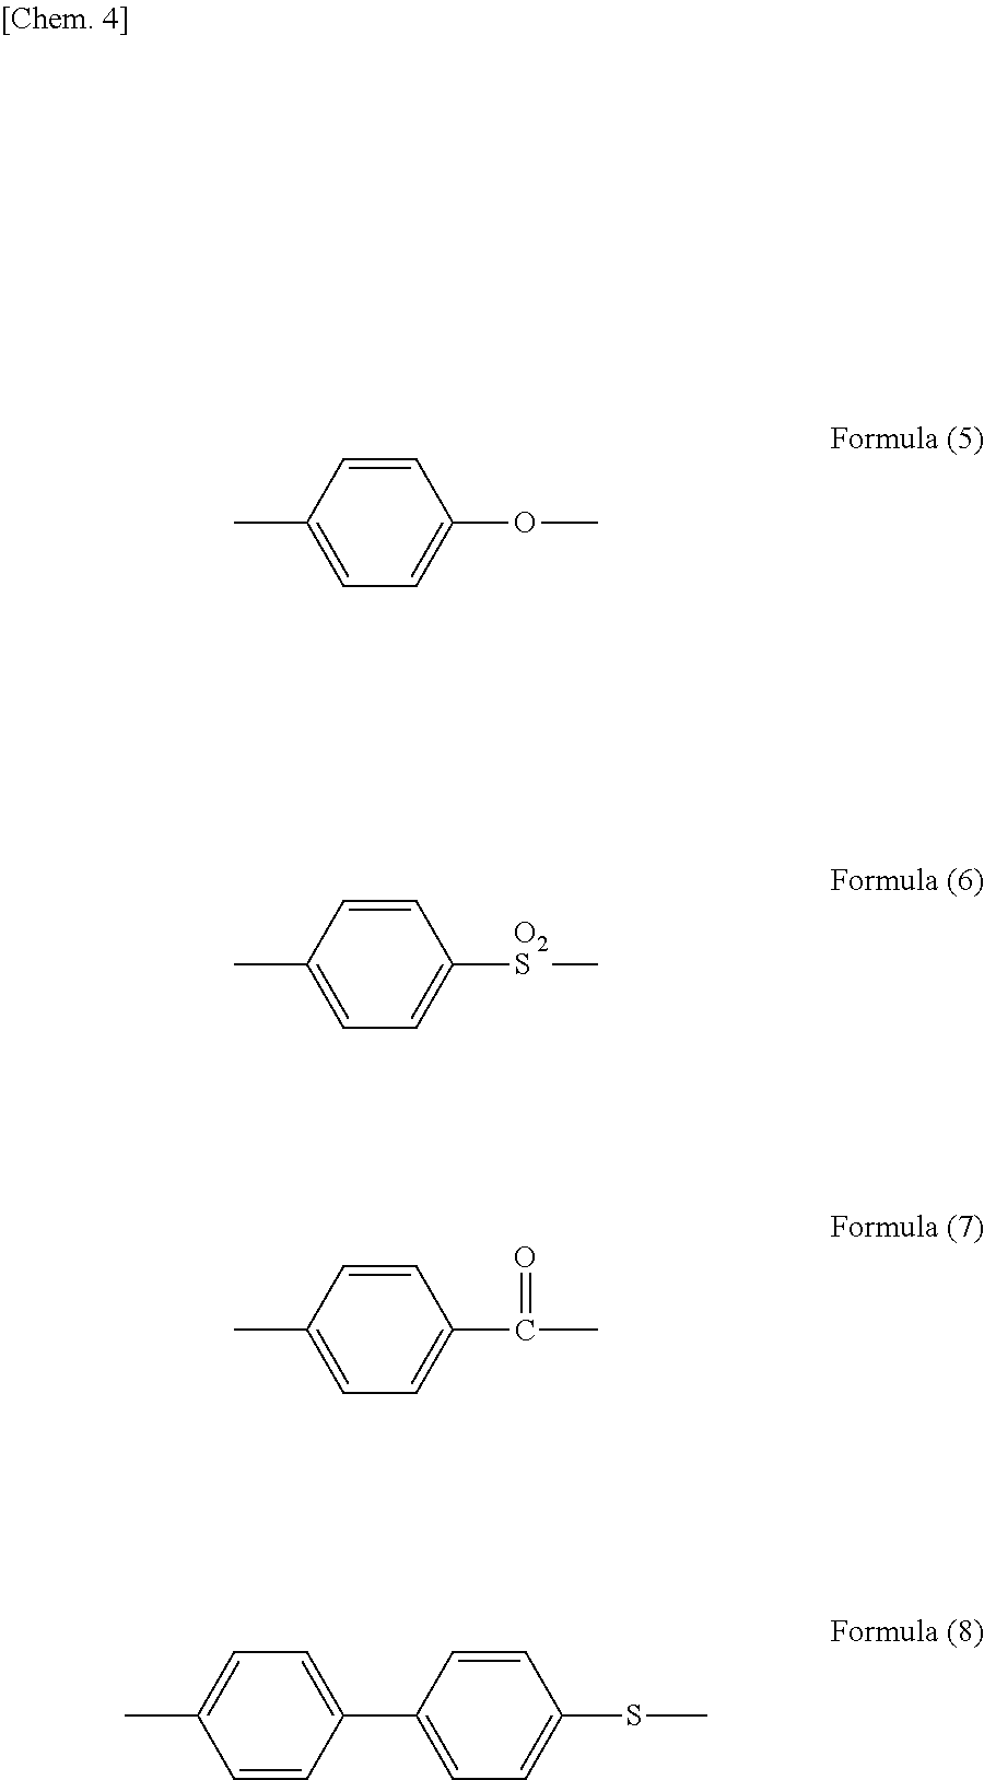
C1=CC(C)=CC=C1OC.C1=CC(C)=CC=C1[O2S]C.C1=CC(C)=CC=C1C(C)=O.C1=CC(C2=CC=C(C)C=C2)=CC=C1SC
